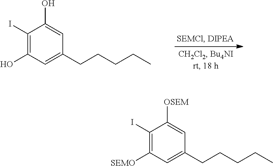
C1(I)=C(O)C=C(CCCCC)C=C1O.C1(I)=C([SEMO])C=C(CCCCC)C=C1[OSEM]
